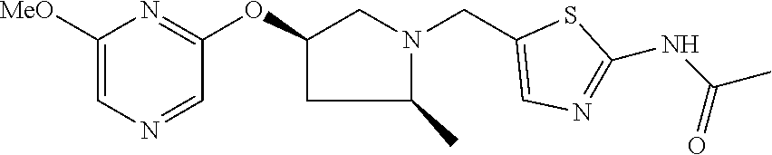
C1([MeO])=CN=CC(OC2CC(C)N(CC3=CN=C(NC(C)=O)S3)C2)=N1
